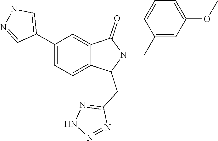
N1=CC(C2=CC=C3C(=C2)C(=O)N(CC2=CC(OC)=CC=C2)C3CC2=NNN=N2)=CN1
